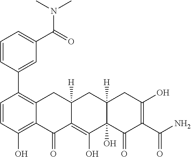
C1=CC(O)=C2C(=C1C1=CC(C(=O)N(C)C)=CC=C1)CC1([H])C(=C(O)C3(O)C([H])(C1)CC(O)=C(C(N)=O)C3=O)C2=O
